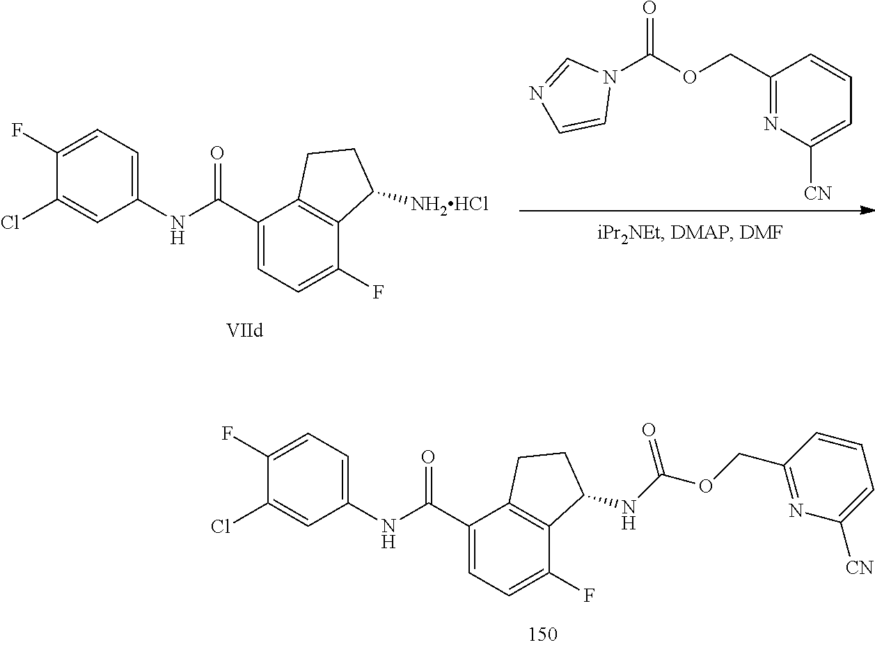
C1(Cl)=CC(NC(C2=CC=C(F)C3=C2CCC3NC(OCC2=NC([CN])=CC=C2)=O)=O)=CC=C1F.N1(C(OCC2=NC([CN])=CC=C2)=O)C=NC=C1.C1(Cl)=CC(NC(C2=CC=C(F)C3=C2CCC3[NH2HCl])=O)=CC=C1F
